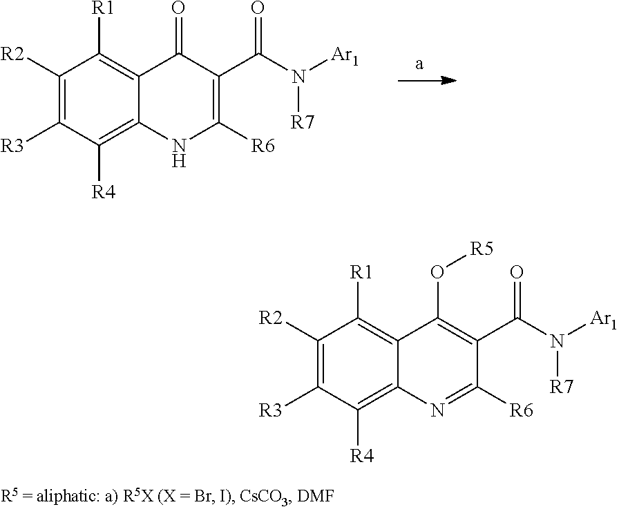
C1([R2])=C([R3])C([R4])=C2C(=C1[R1])C(=O)C(C(N([Ar1])[R7])=O)=C([R6])N2.C1([R2])=C([R3])C([R4])=C2C(=C1[R1])C(O[R5])=C(C(N([Ar1])[R7])=O)C([R6])=N2
